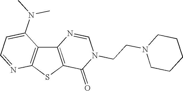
C12=C(SC3=C1C(N(C)C)=CC=N3)C(=O)N(CCN1CCCCC1)C=N2
